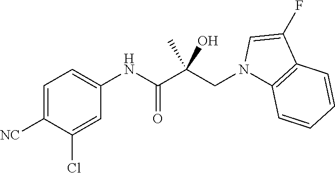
C1=C([NC])C(Cl)=CC(NC(=O)C(CN2C3=C(C(F)=C2)C=CC=C3)(C)O)=C1
